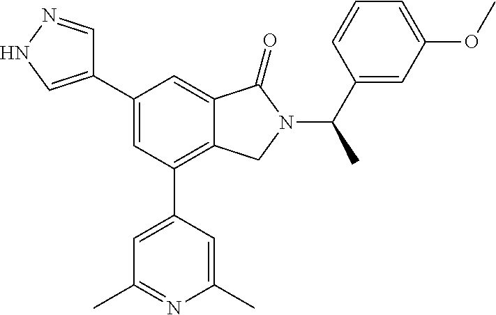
C1=NNC=C1C1=CC(C2=CC(C)=NC(C)=C2)=C2C(=C1)C(=O)N(C(C1=CC(OC)=CC=C1)C)C2
